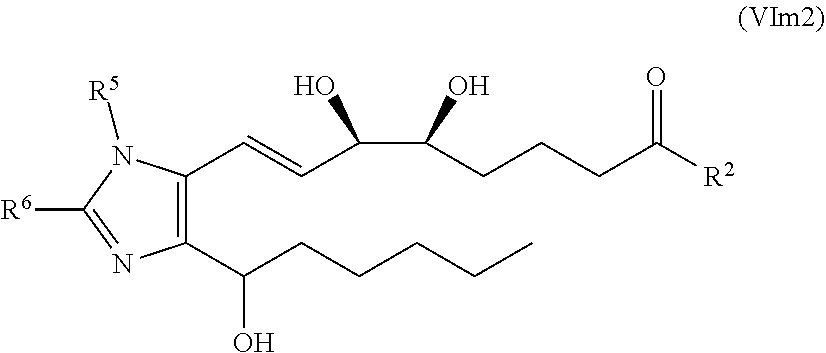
C1(C(CCCCC)O)=C(C=CC(C(CCCC([R2])=O)O)O)N([R5])C([R6])=N1
